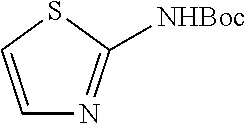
C1=CSC([NHBoc])=N1
